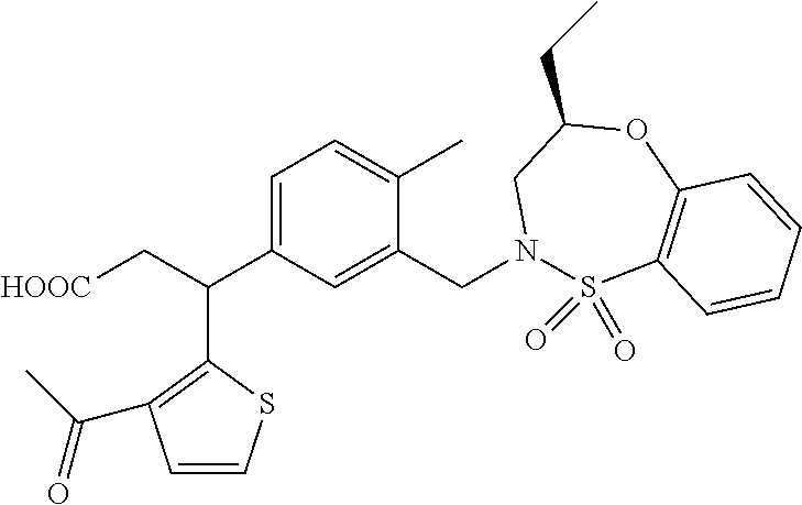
C1=CSC(C(C[HOOC])C2=CC=C(C)C(CN3S(=O)(=O)C4=C(OC(CC)C3)C=CC=C4)=C2)=C1C(C)=O
